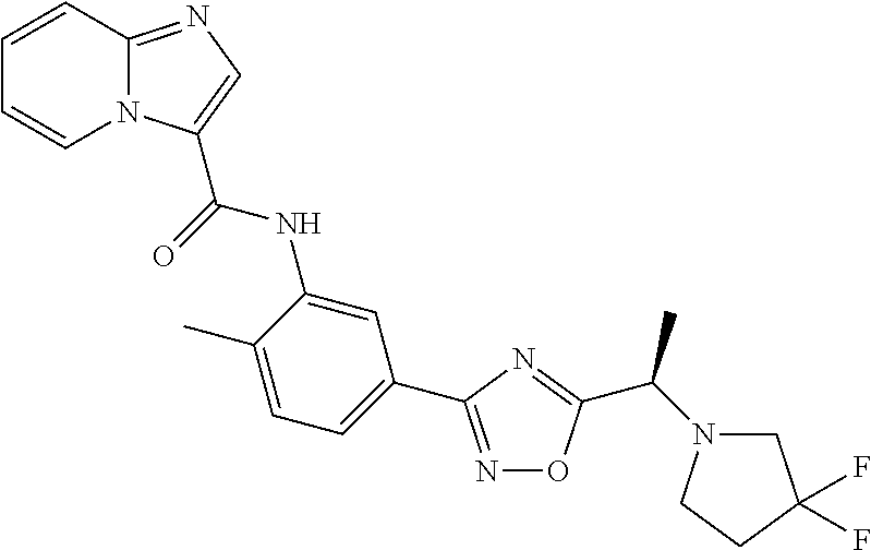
C1=CC2=NC=C(C(=O)NC3=CC(C4=NOC(C(C)N5CC(F)(F)CC5)=N4)=CC=C3C)N2C=C1
